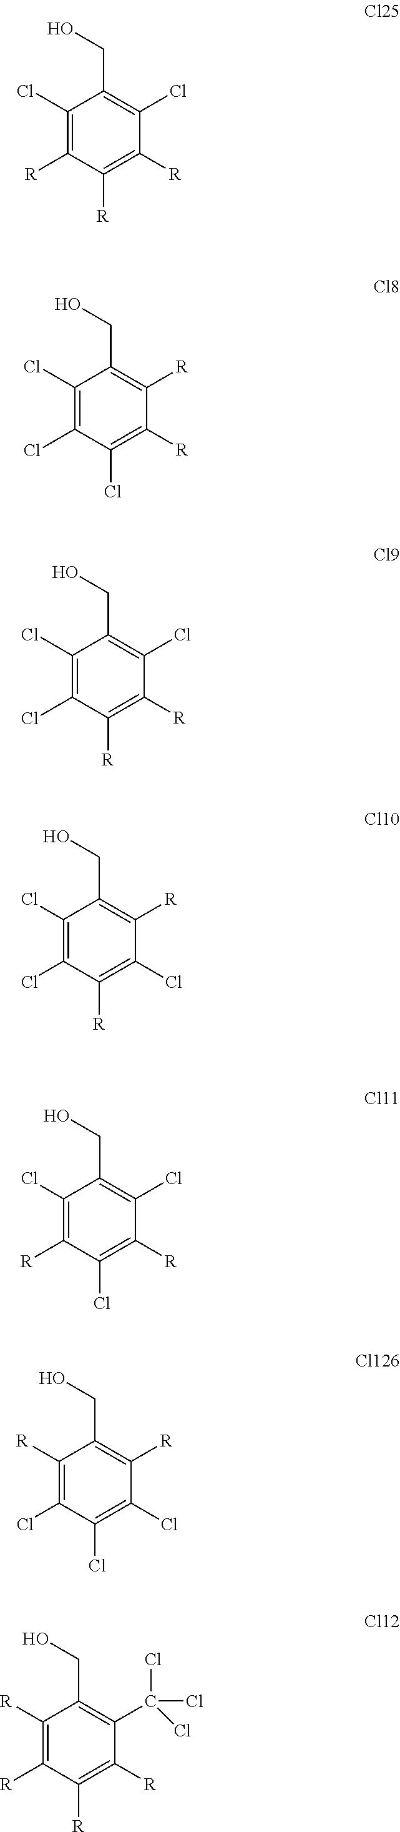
C1(Cl)=C([R])C([R])=C([R])C(Cl)=C1CO.C1(Cl)=C(Cl)C(Cl)=C([R])C([R])=C1CO.C1(Cl)=C(Cl)C([R])=C([R])C(Cl)=C1CO.C1(Cl)=C(Cl)C([R])=C(Cl)C([R])=C1CO.C1(Cl)=C([R])C(Cl)=C([R])C(Cl)=C1CO.C1([R])=C(Cl)C(Cl)=C(Cl)C([R])=C1CO.C1([R])=C([R])C([R])=C([R])C(C(Cl)(Cl)Cl)=C1CO
